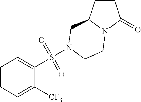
C1CC2N(C1=O)CCN(S(C1=CC=CC=C1[CF3])(=O)=O)C2
